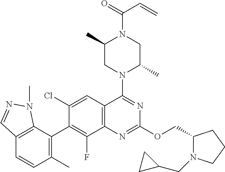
C12=C(C(C3=C(F)C4=C(C=C3Cl)C(N3C(C)CN(C(C=C)=O)C(C)C3)=NC(OCC3N(CC5CC5)CCC3)=N4)=C(C)C=C1)N(C)N=C2
